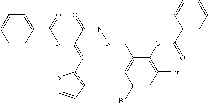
C1=CC(C(NC(C(=O)NN=CC2=CC(Br)=CC(Br)=C2OC(=O)C2=CC=CC=C2)=CC2=CC=CS2)=O)=CC=C1
